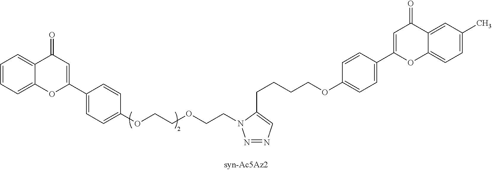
C1(C2=CC=C(OCCOCCN3N=NC=C3CCCCOC3=CC=C(C4=CC(=O)C5=CC(C)=CC=C5O4)C=C3)C=C2)=CC(=O)C2=CC=CC=C2O1
